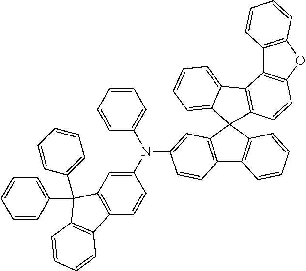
N(C1=CC2=C(C=C1)C1=C(C2(C2=CC=CC=C2)C2=CC=CC=C2)C=CC=C1)(C1=CC=CC=C1)C1=CC2=C(C3=C(C24C2=C(C5=C(OC6=C5C=CC=C6)C=C2)C2=CC=CC=C24)C=CC=C3)C=C1
